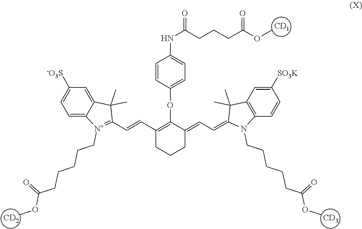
[CD1].[CD3].[CD2].O(C1=CC=C(NC(CCCC(OC)=O)=O)C=C1)C1=C(C=CC2=[N+](CCCCCC(OC)=O)C3=CC=C([-O3S])C=C3C2(C)C)CCCC1=CC=C1N(CCCCCC(OC)=O)C2=C(C1(C)C)C=C([SO3K])C=C2
